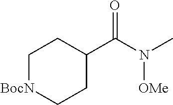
C1[BocN]CCC(C(N([OMe])C)=O)C1
